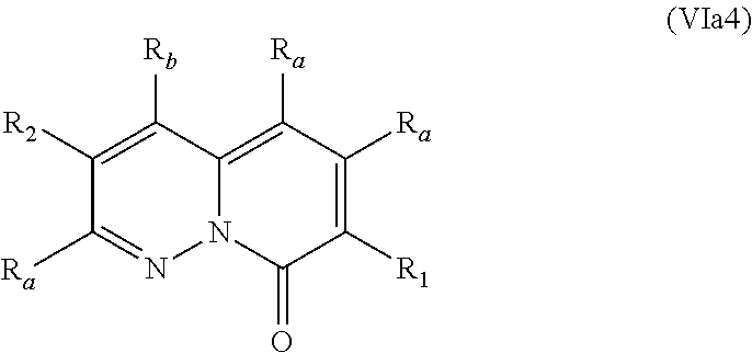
C1([R2])=C([Rb])C2=C([Ra])C([Ra])=C([R1])C(=O)N2N=C1[Ra]
